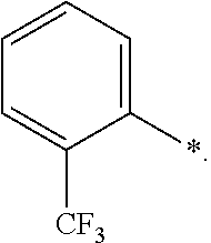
C1=CC=C(*)C([CF3])=C1
